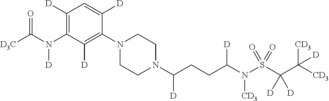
C1([D])=C(N(C([D3C])=O)[D])C([D])=C(N2CCN(C(CCC(N(S(C(C([CD3])([CD3])[D])([D])[D])(=O)=O)[CD3])[D])[D])CC2)C([D])=C1
